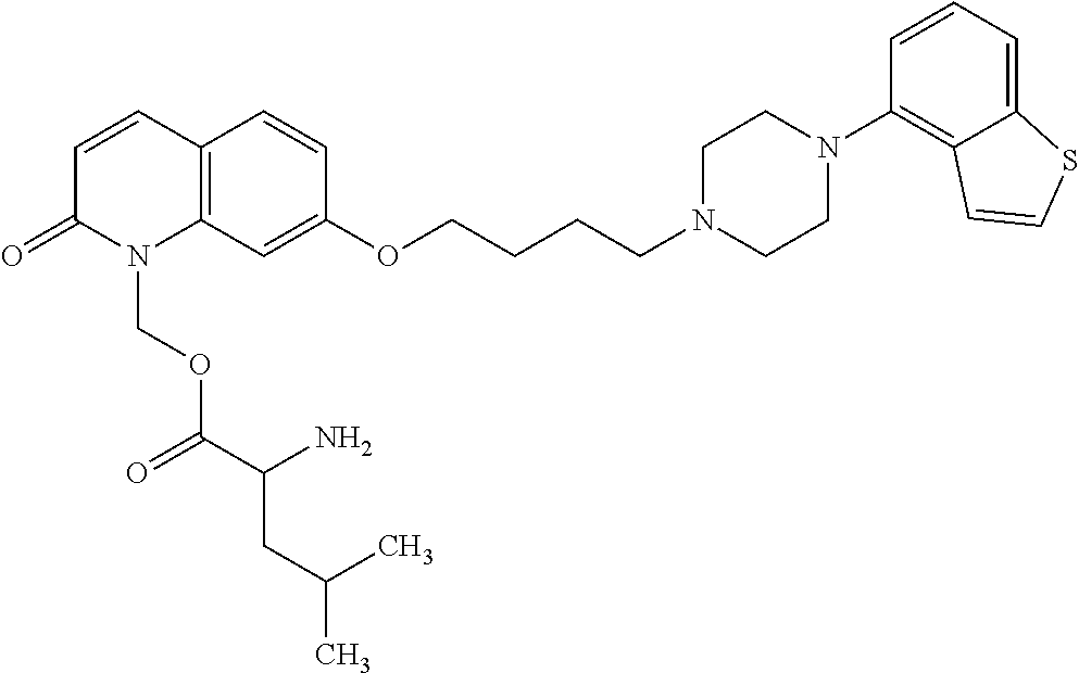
C1=CC2=C(N(COC(C(N)CC(C)C)=O)C1=O)C=C(OCCCCN1CCN(C3=C4C(=CC=C3)SC=C4)CC1)C=C2
